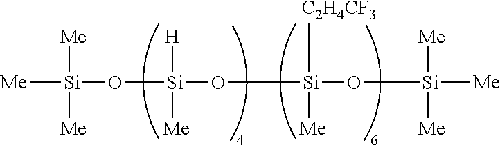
[Me][Si]([Me])(O[Si]([H])([Me])O[Si]([C2H4CF3])([Me])O[Si]([Me])([Me])[Me])[Me]
